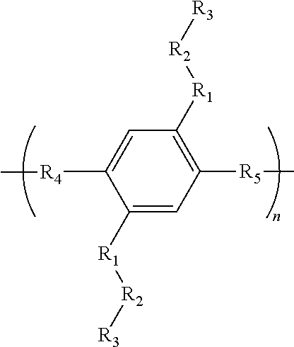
C1([R1][R2][R3])=CC([R5]C)=C([R1][R2][R3])C=C1[R4]C
